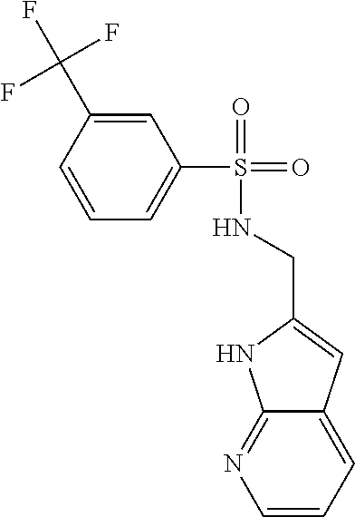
C1=CC=C2C(=N1)NC(CNS(=O)(=O)C1=CC=CC(C(F)(F)F)=C1)=C2
